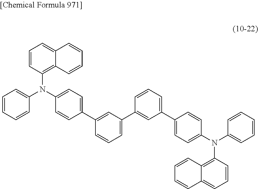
C1=CC=CC(N(C2=CC=C(C3=CC(C4=CC(C5=CC=C(N(C6=CC=CC=C6)C6=C7C(=CC=C6)C=CC=C7)C=C5)=CC=C4)=CC=C3)C=C2)C2=C3C(=CC=C2)C=CC=C3)=C1
